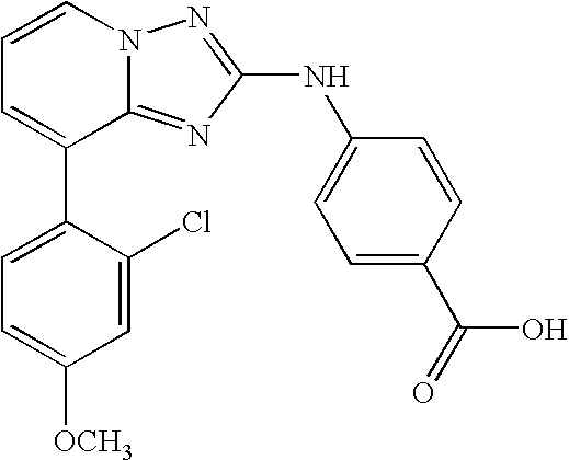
C1=CN2C(=NC(NC3=CC=C(C(=O)O)C=C3)=N2)C(C2=CC=C([OCH3])C=C2Cl)=C1
